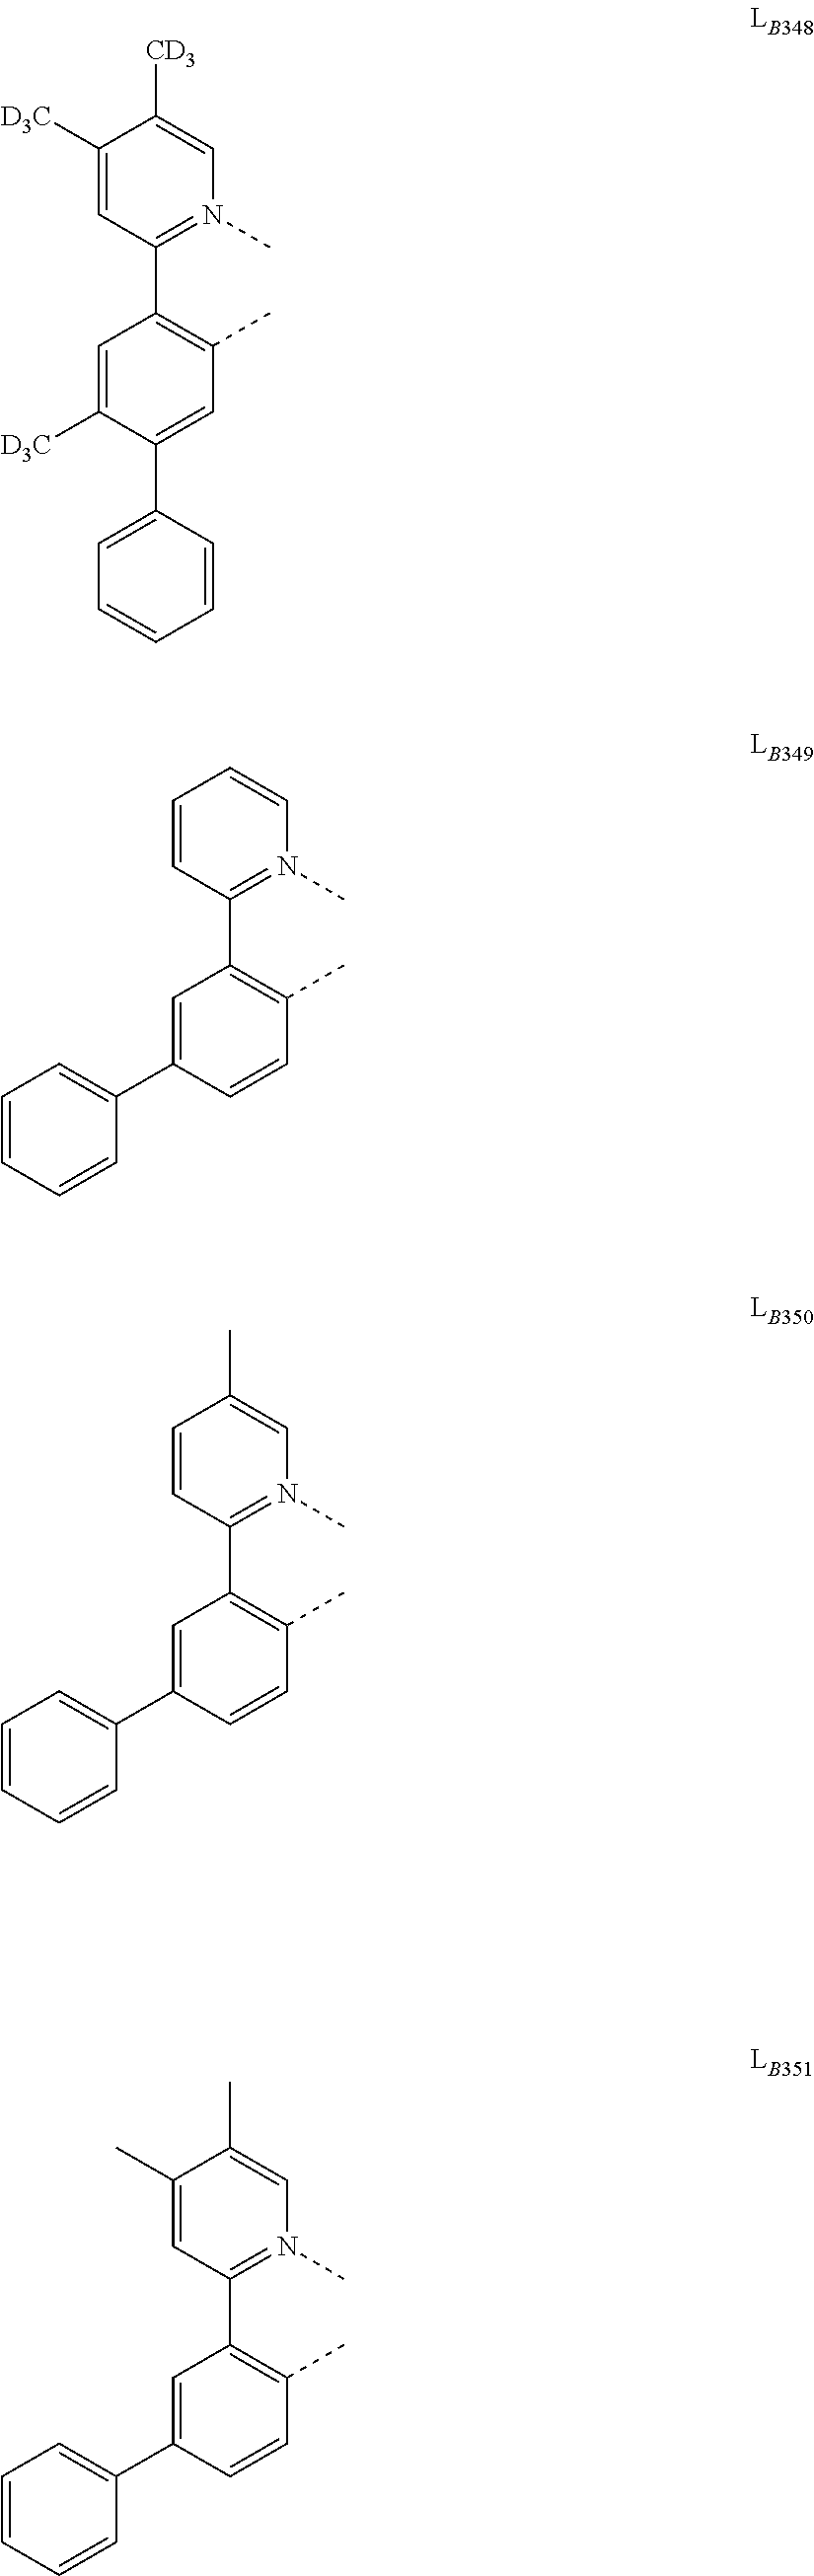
C1([D3C])=CC(C2=C(C)C=C(C3=CC=CC=C3)C([D3C])=C2)=N(C)C=C1[CD3].C1=CC(C2=C(C)C=CC(C3=CC=CC=C3)=C2)=N(C)C=C1.C1=CC(C2=C(C)C=CC(C3=CC=CC=C3)=C2)=N(C)C=C1C.C1(C)=CC(C2=C(C)C=CC(C3=CC=CC=C3)=C2)=N(C)C=C1C
